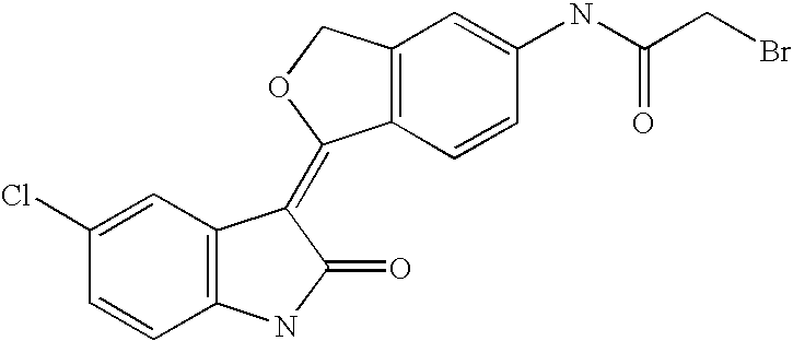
C12=C(C=C(NC(CBr)=O)C=C1)COC2=C1C2=C(C=CC(Cl)=C2)NC1=O
